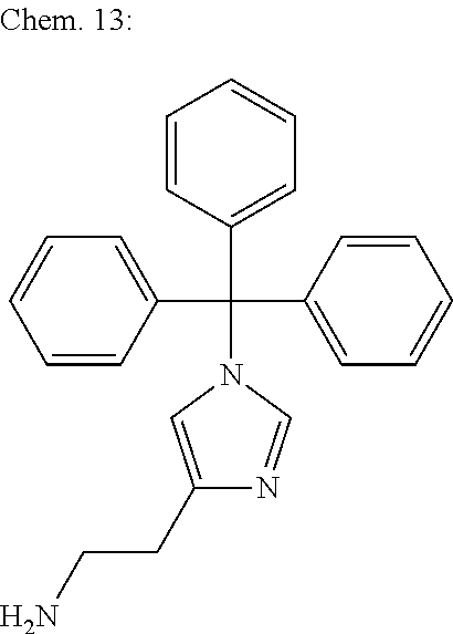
C1=CC(C(C2=CC=CC=C2)(C2=CC=CC=C2)N2C=C(CCN)N=C2)=CC=C1
